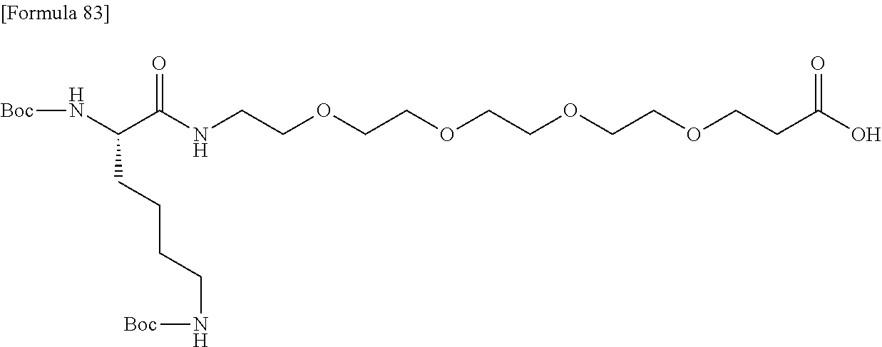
N(C(C(NCCOCCOCCOCCOCCC(O)=O)=O)CCCCN[Boc])[Boc]
